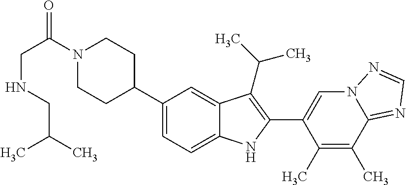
N1(C(CNCC(C)C)=O)CCC(C2=CC=C3C(=C2)C(C(C)C)=C(C2=CN4C(=NC=N4)C(C)=C2C)N3)CC1
